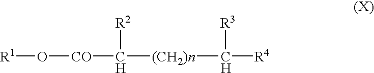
[R1]O[CO]C([R2])[(CH2)n]C([R3])[R4]
